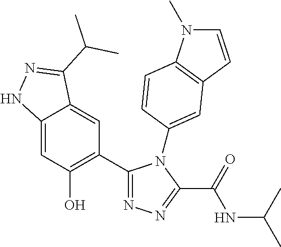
C12=CC(O)=C(C3=NN=C(C(=O)NC(C)C)N3C3=CC4=C(N(C)C=C4)C=C3)C=C1C(C(C)C)=NN2
